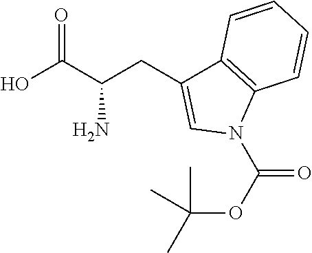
C1=CC=CC2=C1C(CC(C(O)=O)N)=CN2C(OC(C)(C)C)=O
